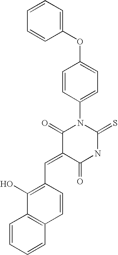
C1(OC2=CC=C(N3C(=O)C(=CC4=C(O)C5=C(C=C4)C=CC=C5)C(=O)NC3=S)C=C2)=CC=CC=C1
